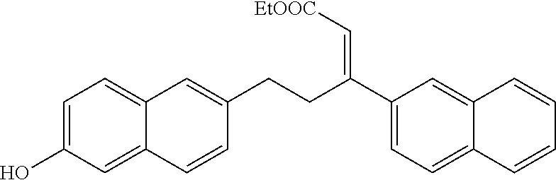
C1=C(O)C=C2C(=C1)C=C(CCC(C1=CC=C3C(=C1)C=CC=C3)=C[EtOOC])C=C2
